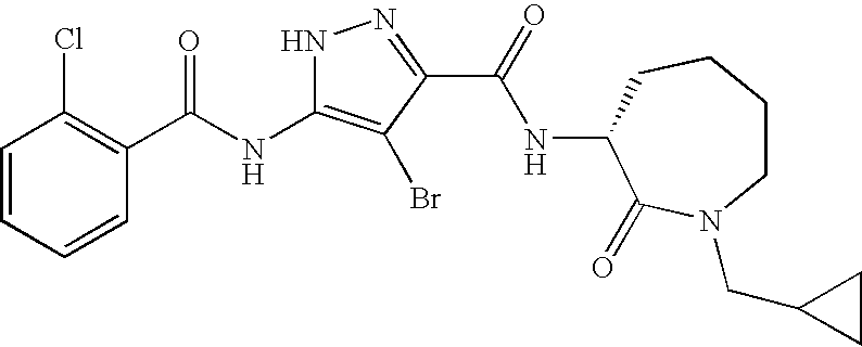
C1=CC=CC(C(NC2=C(Br)C(C(=O)NC3C(=O)N(CC4CC4)CCCC3)=NN2)=O)=C1Cl
